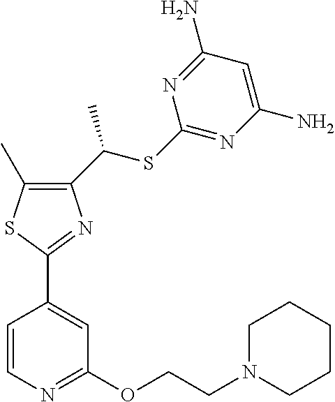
C1(C(SC2=NC(N)=CC(N)=N2)C)=C(C)SC(C2=CC(OCCN3CCCCC3)=NC=C2)=N1
